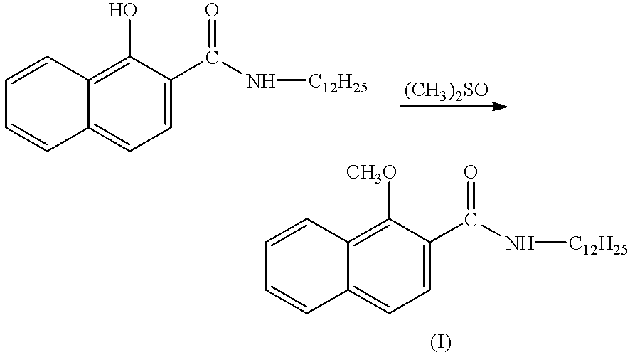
C1=C(C(N[C12H25])=O)C(O)=C2C(=C1)C=CC=C2.C1=C(C(N[C12H25])=O)C([CH3O])=C2C(=C1)C=CC=C2
